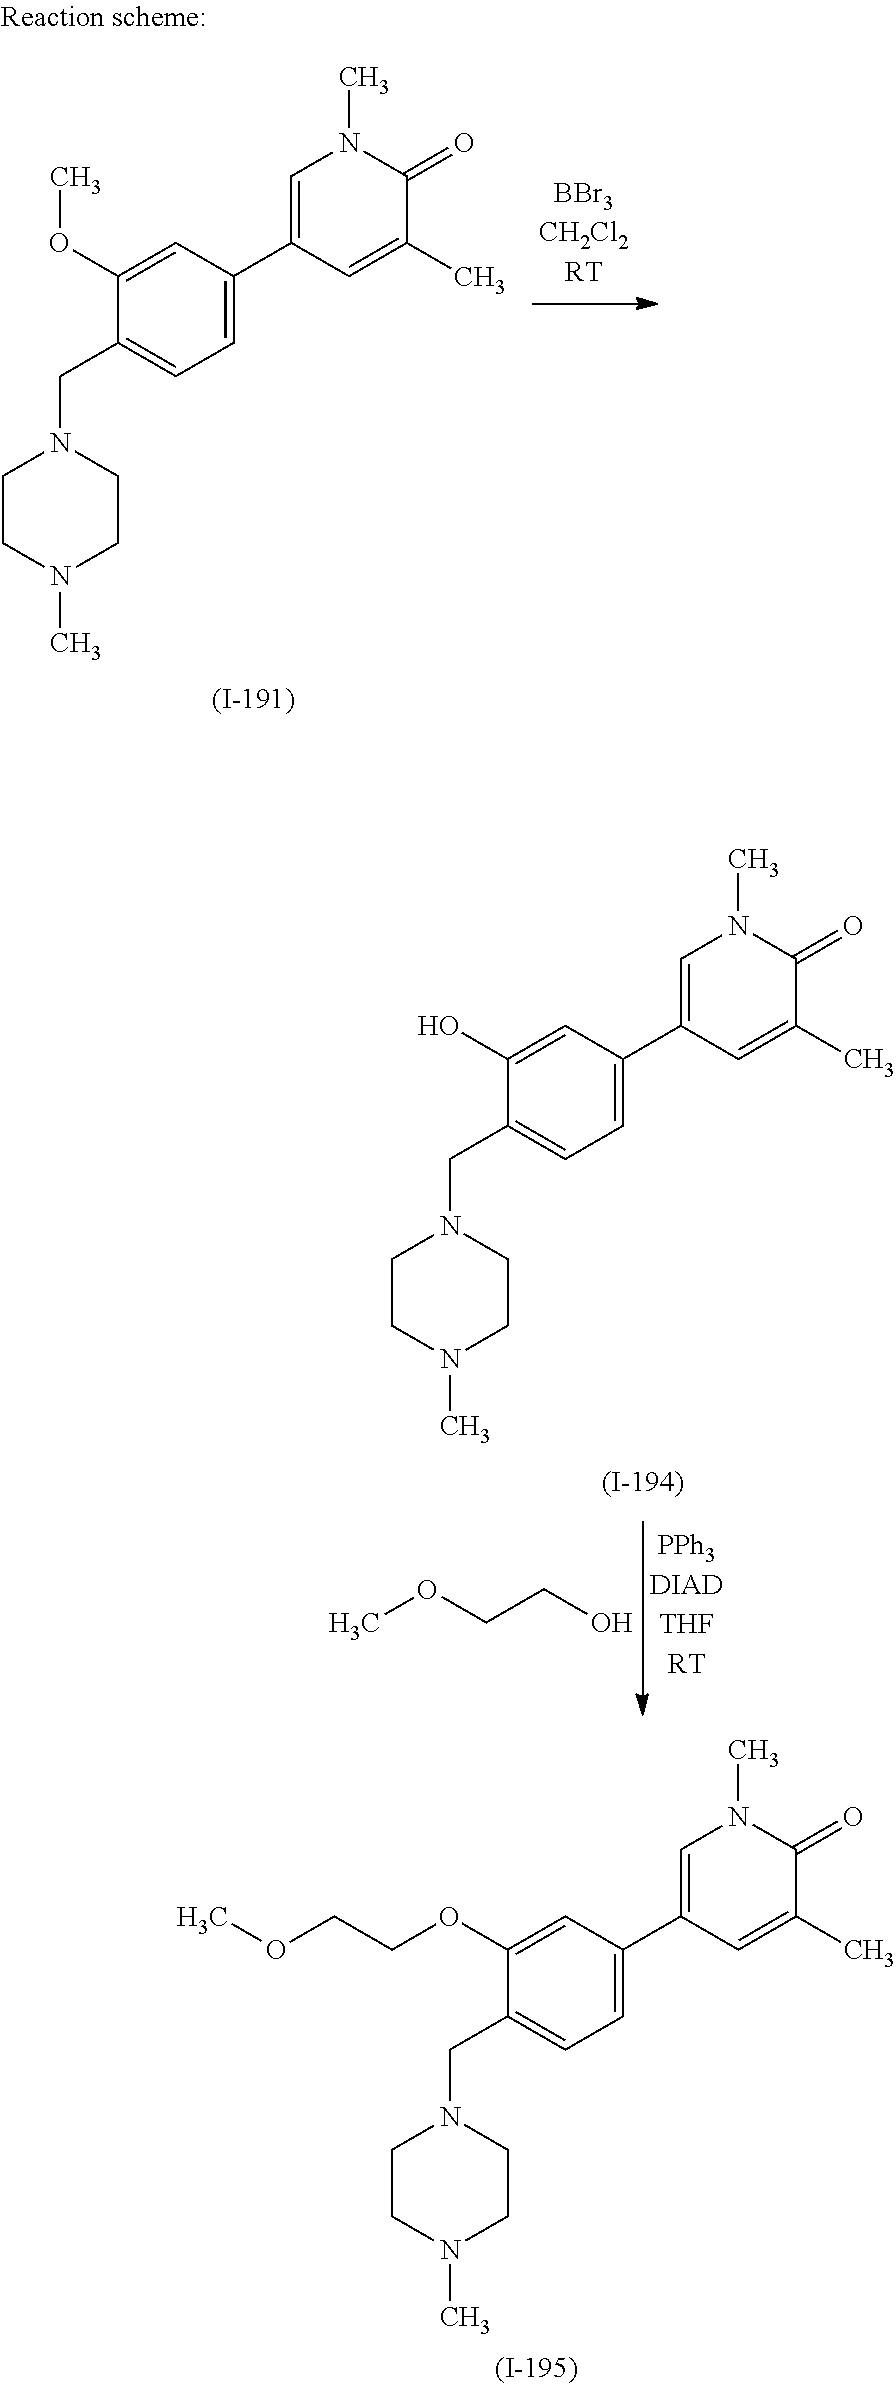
COCCO.C1=C(O)C(CN2CCN(C)CC2)=CC=C1C1=CN(C)C(=O)C(C)=C1.C1=C(OCCOC)C(CN2CCN(C)CC2)=CC=C1C1=CN(C)C(=O)C(C)=C1.C1=C(OC)C(CN2CCN(C)CC2)=CC=C1C1=CN(C)C(=O)C(C)=C1
